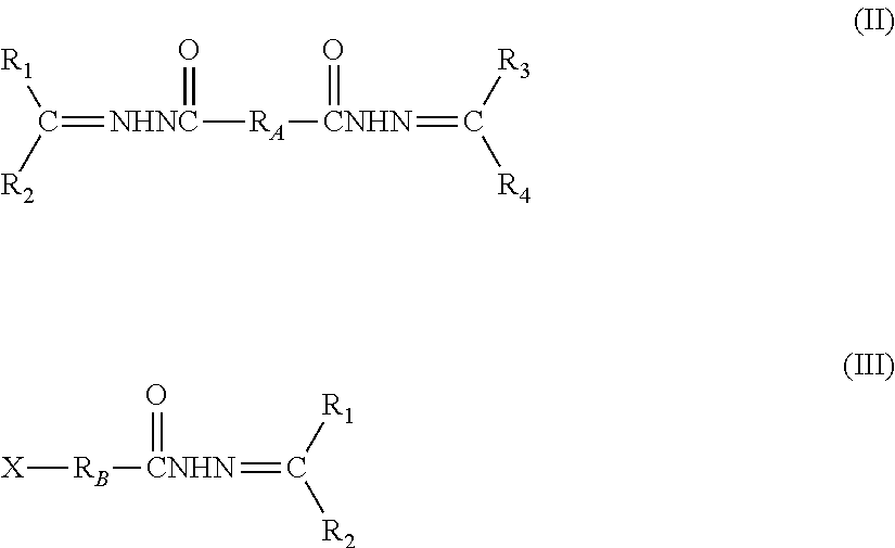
C(=[NHNC]([RA][CNHN](=O)=C([R3])[R4])=O)([R2])[R1].[X][RB][CNHN](=O)=C([R1])[R2]
